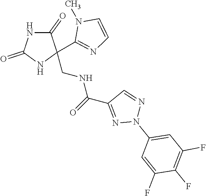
C1(=O)NC(=O)NC1(C1=NC=CN1C)CNC(=O)C1=NN(C2=CC(F)=C(F)C(F)=C2)N=C1
